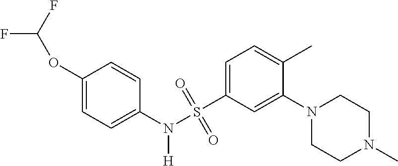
C1(OC(F)F)=CC=C(N([H])S(C2=CC=C(C)C(N3CCN(C)CC3)=C2)(=O)=O)C=C1
